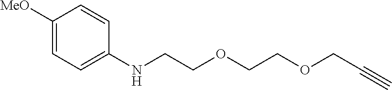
C1(NCCOCCOCC#C)=CC=C([MeO])C=C1
